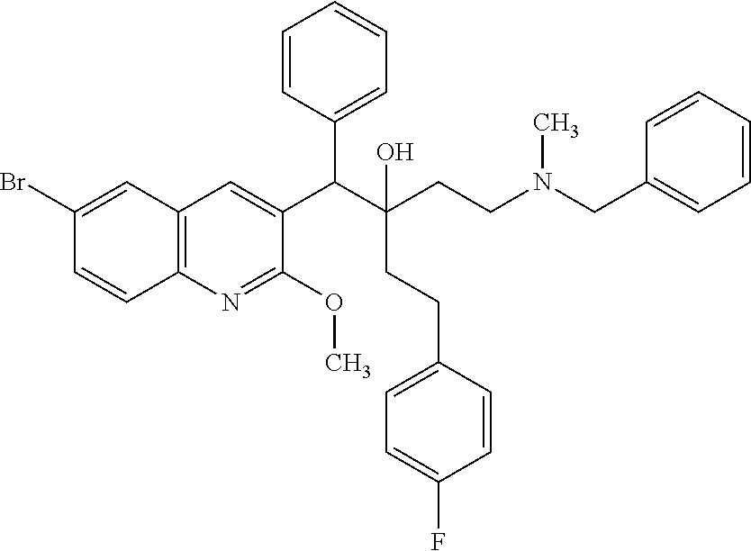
C1(Br)=CC2=C(C=C1)N=C(OC)C(C(C(CCN(CC1=CC=CC=C1)C)(CCC1=CC=C(F)C=C1)O)C1=CC=CC=C1)=C2
